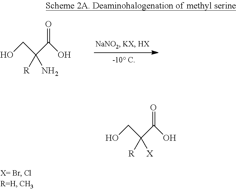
OCC(C(O)=O)([R])N.OCC(C(O)=O)([R])[X]
